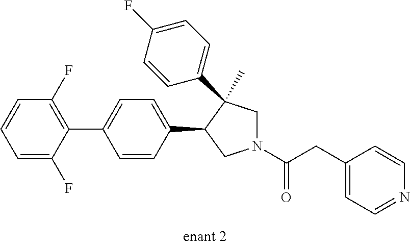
C1(C2=CC=C(C3CN(C(CC4=CC=NC=C4)=O)CC3(C)C3=CC=C(F)C=C3)C=C2)=C(F)C=CC=C1F
